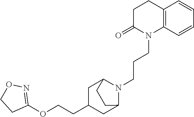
C12=C(C=CC=C1)N(CCCN1C3CC(CCOC4=NOCC4)CC1CC3)C(=O)CC2
